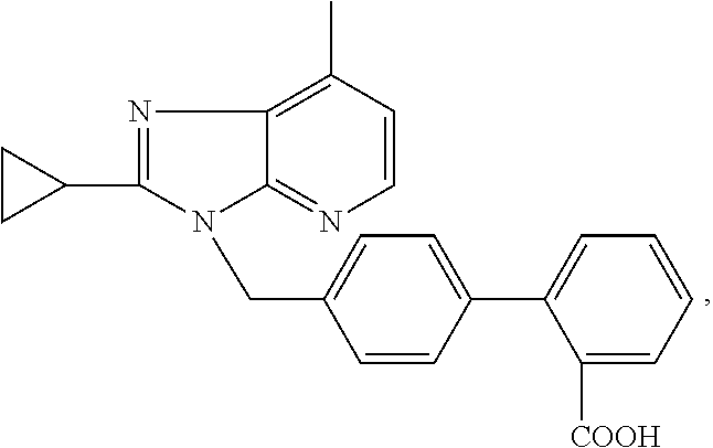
C(C1=CC=C(C2=CC=CC=C2[COOH])C=C1)N1C(C2CC2)=NC2=C(C)C=CN=C12
